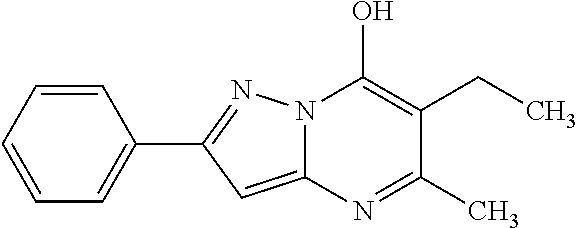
C12=CC(C3=CC=CC=C3)=NN1C(O)=C(CC)C(C)=N2
